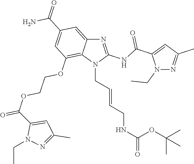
N1(CC)N=C(C)C=C1C(NC1=NC2=CC(C(N)=O)=CC(OCCOC(C3=CC(C)=NN3CC)=O)=C2N1CC=CCNC(=O)OC(C)(C)C)=O
